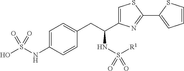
C1=C(NS(O)(=O)=O)C=CC(CC(NS([R1])(=O)=O)C2=CSC(C3=CC=CS3)=N2)=C1
